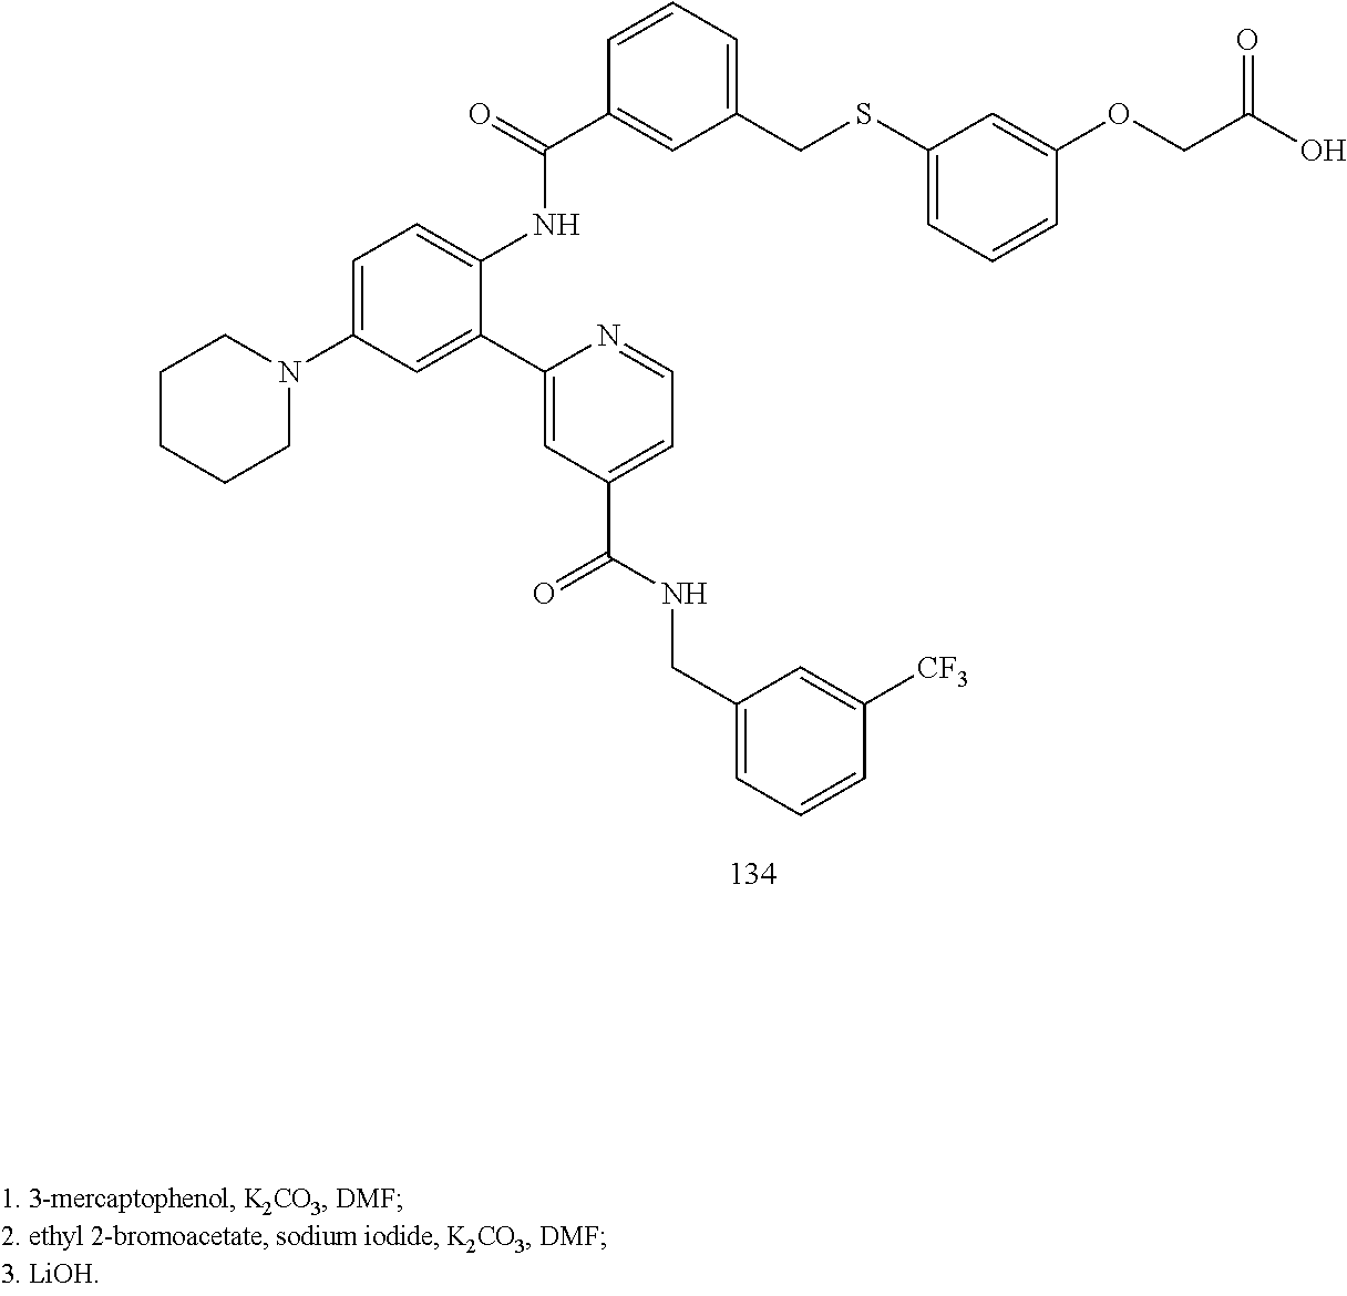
C(NC1=CC=C(N2CCCCC2)C=C1C1=CC(C(NCC2=CC=CC([CF3])=C2)=O)=CC=N1)(=O)C1=CC(CSC2=CC=CC(OCC(=O)O)=C2)=CC=C1
